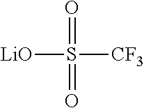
[LiO]S([CF3])(=O)=O
